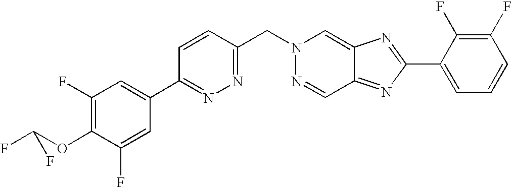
C1=CC(CN2N=CC3=NC(C4=CC=CC(F)=C4F)=NC3=C2)=NN=C1C1=CC(F)=C(OC(F)F)C(F)=C1
